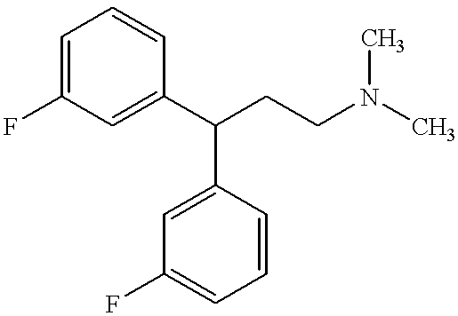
FC1=CC=CC(C(CCN(C)C)C2=CC(F)=CC=C2)=C1
